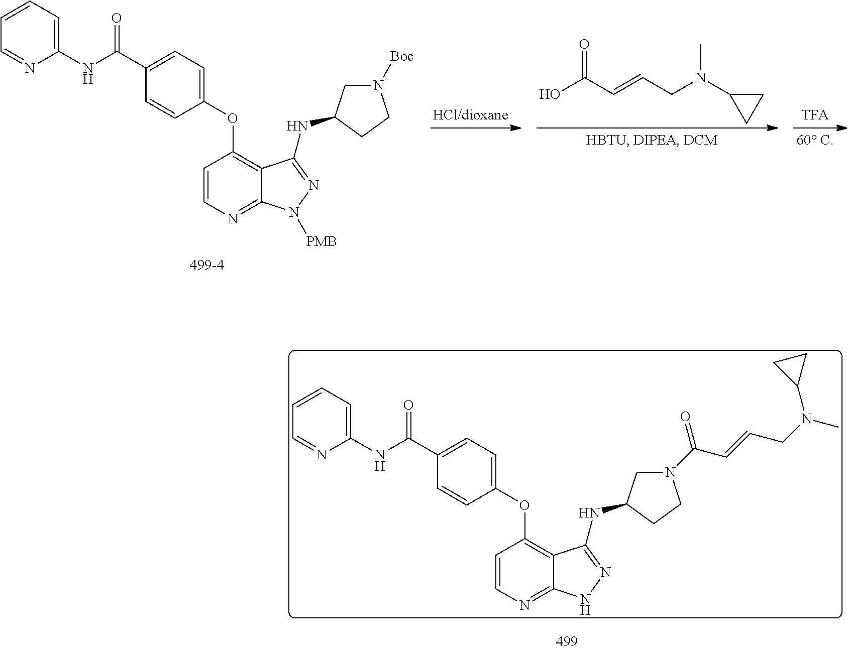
C1(NC(C2=CC=C(OC3=C4C(=NC=C3)N([PMB])N=C4NC3CN([Boc])CC3)C=C2)=O)=CC=CC=N1.O=C(C=CCN(C1CC1)C)O.C1(NC(C2=CC=C(OC3=C4C(=NC=C3)NN=C4NC3CN(C(C=CCN(C)C4CC4)=O)CC3)C=C2)=O)=CC=CC=N1
